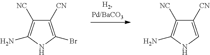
C1([CN])=C(Br)NC(N)=C1[NC].C1([CN])=CNC(N)=C1[NC]
